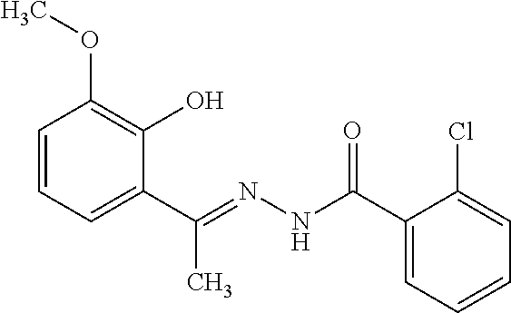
C1=CC=C(C(=NNC(C2=CC=CC=C2Cl)=O)C)C(O)=C1OC
